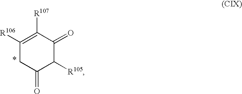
C1([R106])=C([R107])C(=O)C([R105])C(=O)C1
